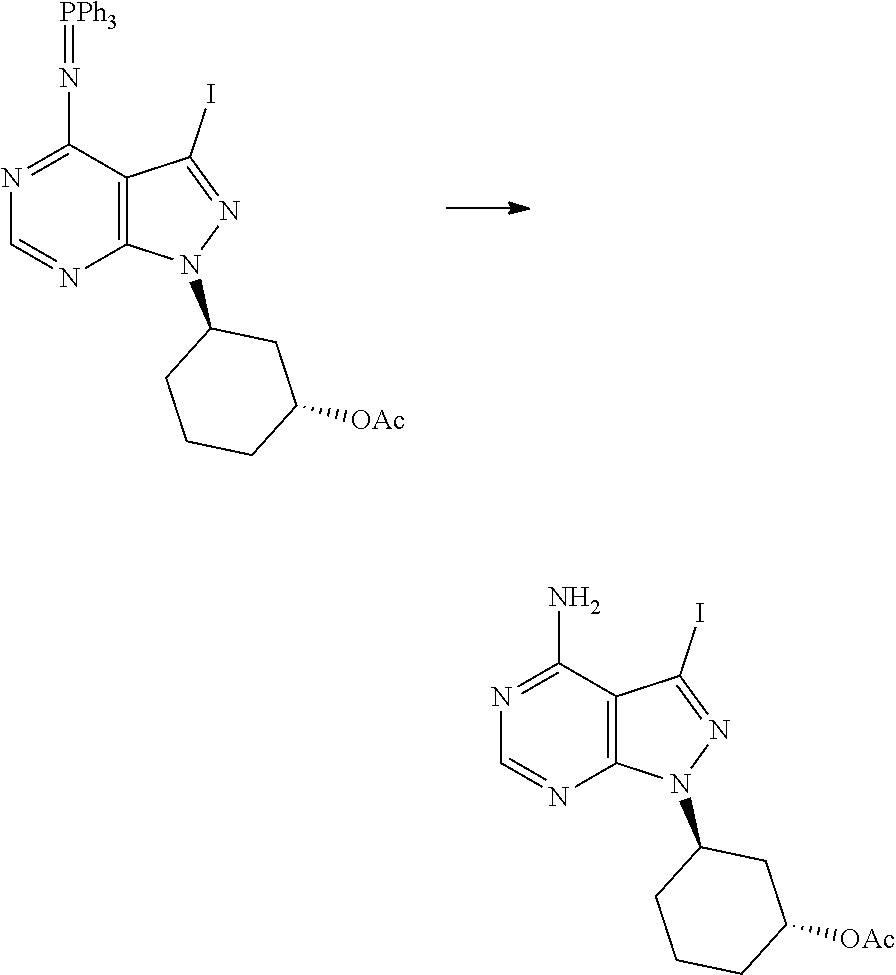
N1=C(N=[PPh3])C2=C(N=C1)N(C1CCCC([OAc])C1)N=C2I.N1=C(N)C2=C(N=C1)N(C1CCCC([OAc])C1)N=C2I
